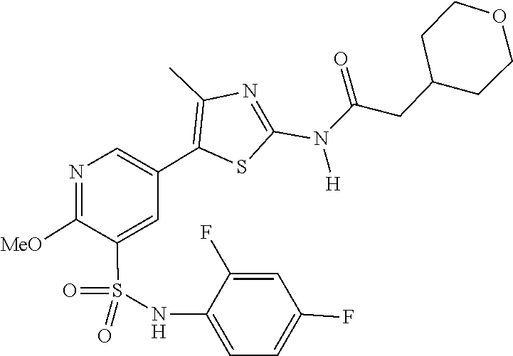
O1CCC(CC(=O)N(C2=NC(C)=C(C3=CN=C([MeO])C(S(=O)(NC4=CC=C(F)C=C4F)=O)=C3)S2)[H])CC1
